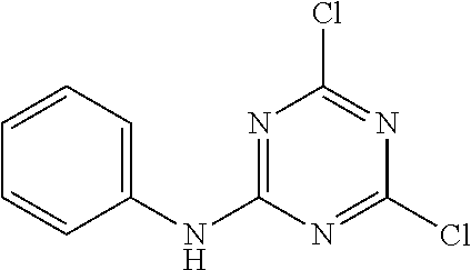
C1=CC=C(NC2=NC(Cl)=NC(Cl)=N2)C=C1
